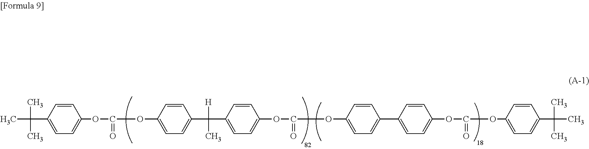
C(OC1=CC=C(C(C2=CC=C(OC(=O)OC3=CC=C(C4=CC=C(OC(OC5=CC=C(C(C)(C)C)C=C5)=O)C=C4)C=C3)C=C2)([H])C)C=C1)(OC1=CC=C(C(C)(C)C)C=C1)=O
